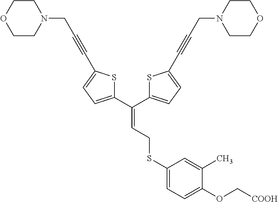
C(=CCSC1=CC=C(OC[COOH])C(C)=C1)(C1=CC=C(C#CCN2CCOCC2)S1)C1=CC=C(C#CCN2CCOCC2)S1
